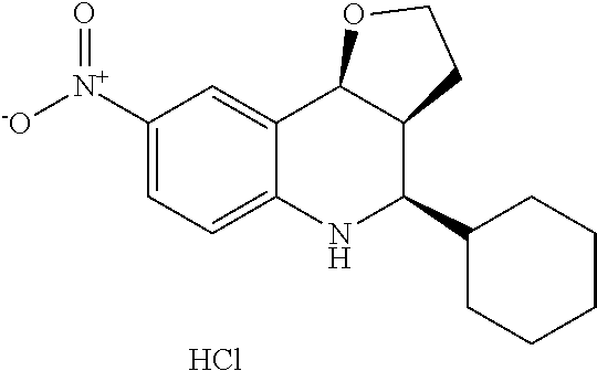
C12=CC([N+]([-O])=O)=CC=C1NC(C1CCCCC1)C1C2OCC1.Cl
